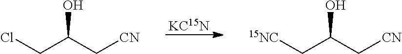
[KC15N].ClCC(C[CN])O.[15NC]CC(C[CN])O
